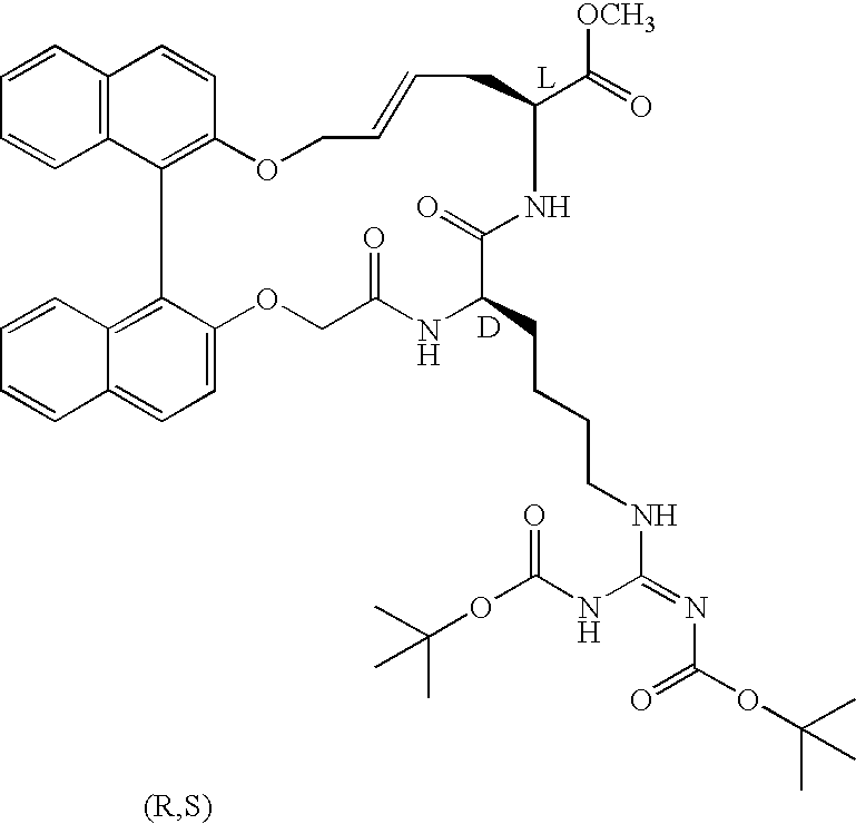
C1=CC2=C(C=C1)C1=C(C=C2)OCC=CCC(C([OCH3])=O)NC(=O)C(CCCCNC(=NC(OC(C)(C)C)=O)NC(OC(C)(C)C)=O)NC(=O)COC2=CC=C3C(=C12)C=CC=C3.[D].[L]
